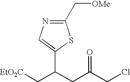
C1(C(C[EtO2C])CC(=O)CCl)=CN=C(C[OMe])S1
